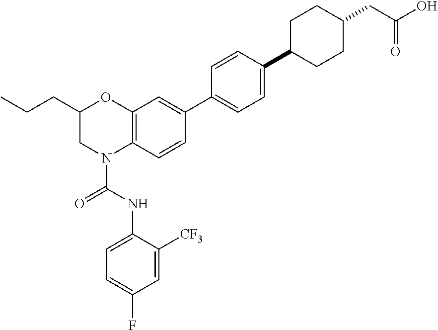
C1=C(NC(=O)N2C3=C(OC(CCC)C2)C=C(C2=CC=C(C4CCC(CC(O)=O)CC4)C=C2)C=C3)C([CF3])=CC(F)=C1
